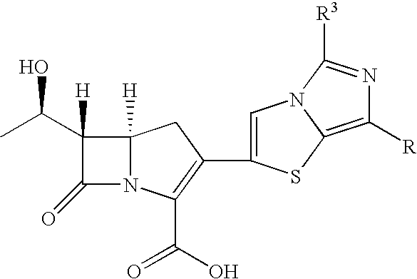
CC(C1([H])C(=O)N2C1([H])CC(C1=CN3C(=C([R])N=C3[R3])S1)=C2C(O)=O)O
